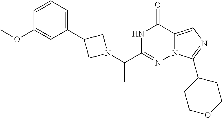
C1=CC=C(C2CN(C(C3=NN4C(=CN=C4C4CCOCC4)C(=O)N3)C)C2)C=C1OC
